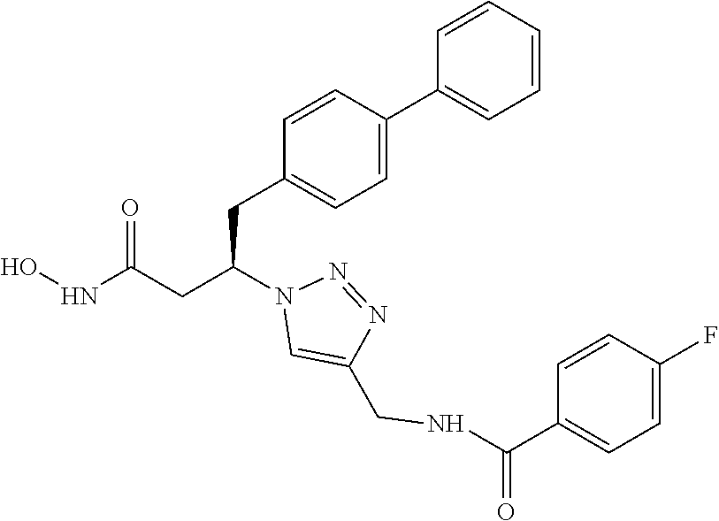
ONC(CC(N1C=C(CNC(C2=CC=C(F)C=C2)=O)N=N1)CC1=CC=C(C2=CC=CC=C2)C=C1)=O
